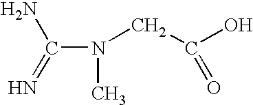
N(C(=N)N)(C)CC(O)=O
